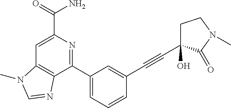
C1=C(C(=O)N)N=C(C2=CC=CC(C#CC3(O)CCN(C)C3=O)=C2)C2=C1N(C)C=N2
